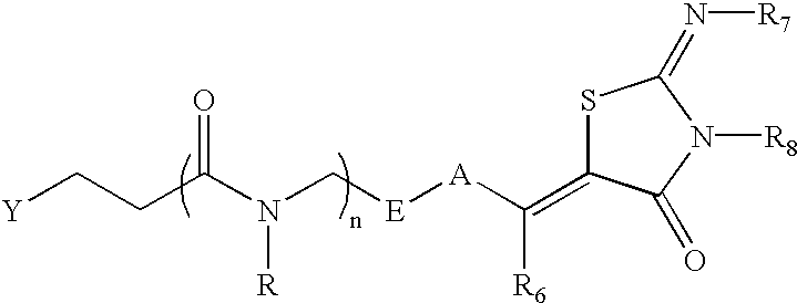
[A](C(=C1SC(=N[R7])N([R8])C1=O)[R6])[E]CN(C(CC[Y])=O)[R]
